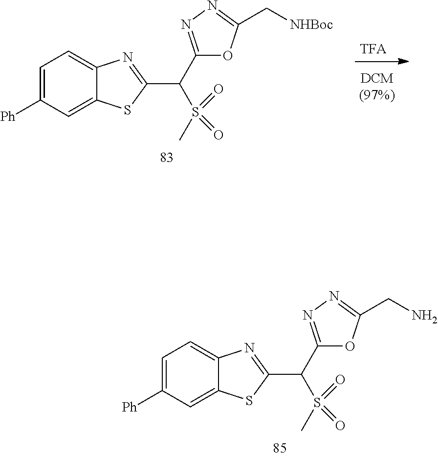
C1=C([Ph])C=C2C(=C1)N=C(C(C1=NN=C(C[NHBoc])O1)S(=O)(=O)C)S2.C1=C([Ph])C=C2C(=C1)N=C(C(C1=NN=C(CN)O1)S(=O)(=O)C)S2
